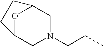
N1(CCC)CC2OC(C1)CC2
